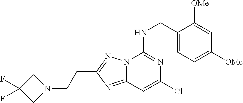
C1(CNC2=NC(Cl)=CC3=NC(CCN4CC(F)(F)C4)=NN23)=CC=C([OMe])C=C1[OMe]
